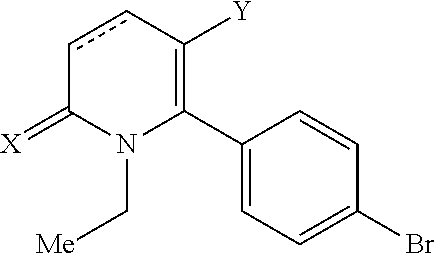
C1(C2=C([Y])ccC(=[X])N2C[Me])=CC=C(Br)C=C1
